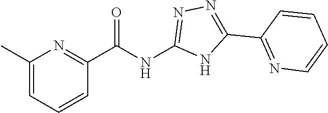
C(NC1=NN=C(C2=NC=CC=C2)N1)(=O)C1=NC(C)=CC=C1
